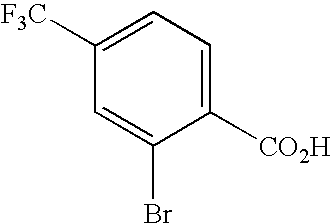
[CO2H]C1=CC=C([F3C])C=C1Br
